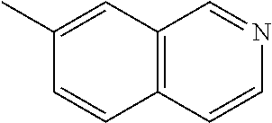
C12=C(C=CN=C1)C=CC(C)=C2
